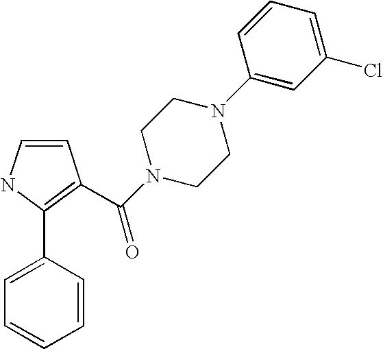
C1=CNC(C2=CC=CC=C2)=C1C(N1CCN(C2=CC(Cl)=CC=C2)CC1)=O
